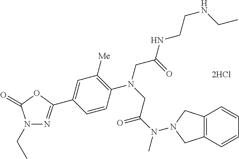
[2HCl].C1=CC(C2=NN(CC)C(=O)O2)=CC([Me])=C1N(CC(NCCNCC)=O)CC(N(C)N1CC2=C(C=CC=C2)C1)=O
